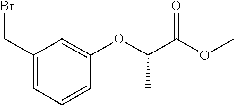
C1(CBr)=CC=CC(OC(C(OC)=O)C)=C1
